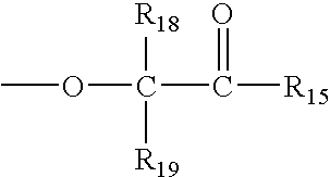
COC([R18])([R19])C(=O)[R15]
